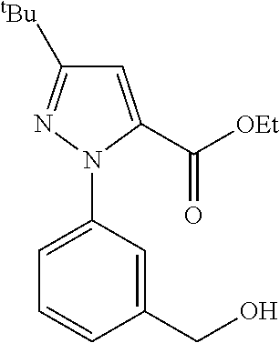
C1(CO)=CC(N2N=C([tBu])C=C2C([OEt])=O)=CC=C1
